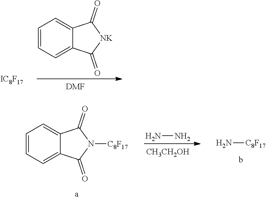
C1=CC=C2C(=C1)C(=O)[NK]C2=O.[DMF].[IC8F17].NN.[CH3CH2OH].N[C8F17].C1=CC=C2C(=C1)C(=O)N([C8F17])C2=O
